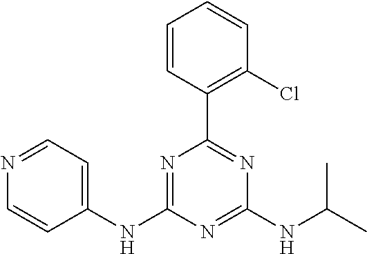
C1(NC2=NC(C3=C(Cl)C=CC=C3)=NC(NC(C)C)=N2)=CC=NC=C1
